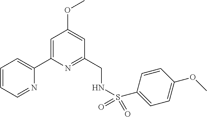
C1=CC=NC(C2=CC(OC)=CC(CNS(C3=CC=C(OC)C=C3)(=O)=O)=N2)=C1
